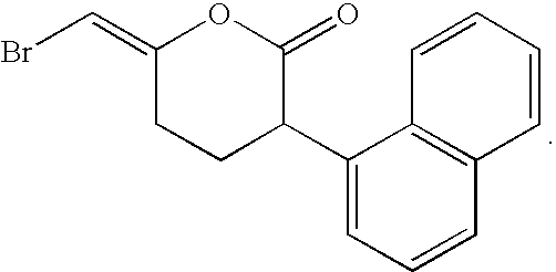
BrC=C1CCC(C2=CC=CC3=C2C=CC=C3)C(=O)O1
